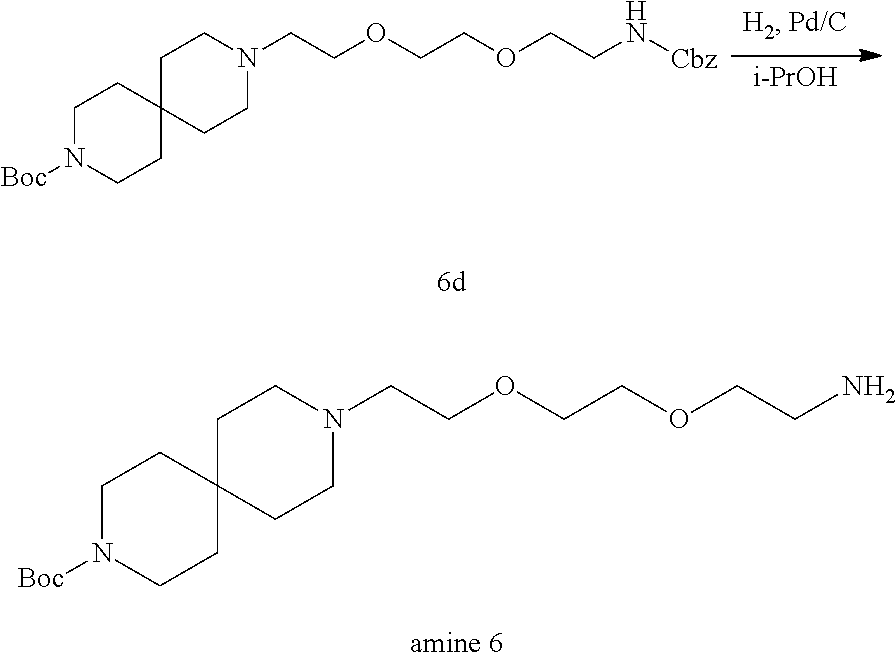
C(COCCOCCN[Cbz])N1CCC2(CCN([Boc])CC2)CC1.[i-PrOH].C(COCCOCCN)N1CCC2(CCN([Boc])CC2)CC1
